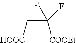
C(C[HOOC])(F)(F)[COOEt]
